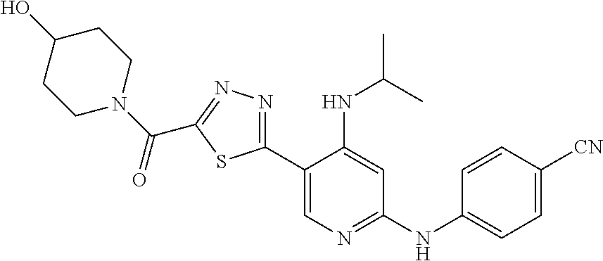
C1(C2=NN=C(C(=O)N3CCC(O)CC3)S2)=CN=C(NC2=CC=C([CN])C=C2)C=C1NC(C)C
